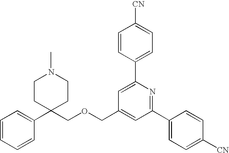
C1=CC=CC(C2(COCC3=CC(C4=CC=C([CN])C=C4)=NC(C4=CC=C([CN])C=C4)=C3)CCN(C)CC2)=C1
